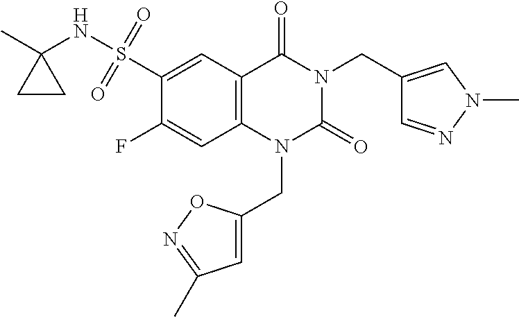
C1(F)=CC2=C(C=C1S(NC1(C)CC1)(=O)=O)C(=O)N(CC1=CN(C)N=C1)C(=O)N2CC1=CC(C)=NO1
